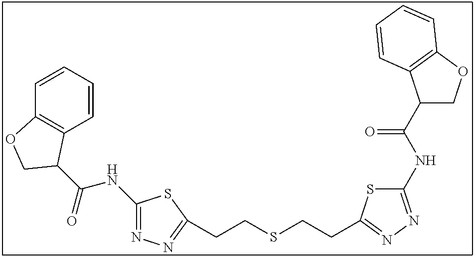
C1(NC(=O)C2C3=C(C=CC=C3)OC2)=NN=C(CCSCCC2=NN=C(NC(=O)C3COC4=C3C=CC=C4)S2)S1
